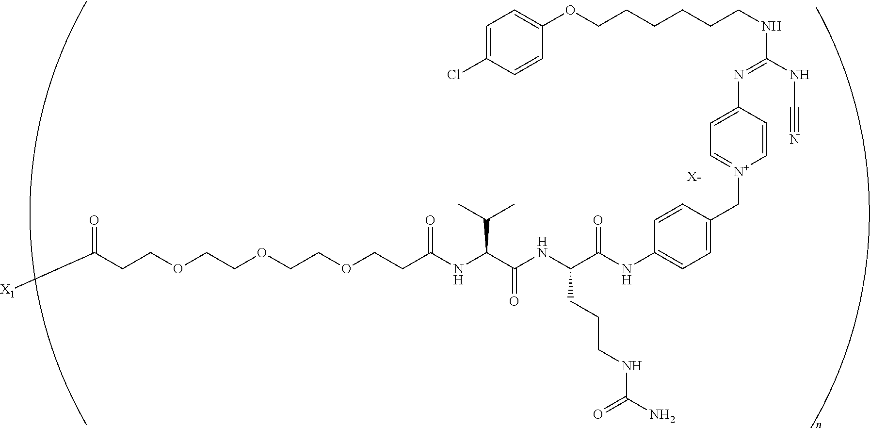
[X-].C(COCCOCCOCCC(NC(C(NC(C(NC1=CC=C(C[N+]2=CC=C(N=C(NCCCCCCOC3=CC=C(Cl)C=C3)NC#N)C=C2)C=C1)=O)CCCNC(N)=O)=O)C(C)C)=O)C([X1])=O
